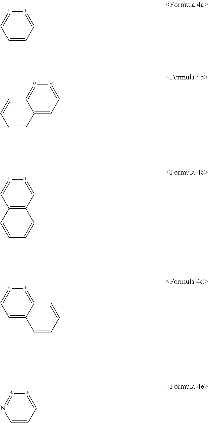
C1=CC=**=C1.*1=CC=C2C(=*1)C=CC=C2.C12=C(C=**=C1)C=CC=C2.C1=C2C(=**=C1)C=CC=C2.C1=CC=**=N1
